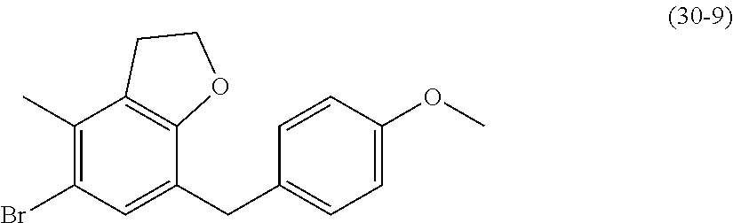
C1(C)=C(Br)C=C(CC2=CC=C(OC)C=C2)C2=C1CCO2
